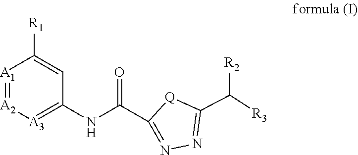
C1([R1])=CC(NC(C2=NN=C(C([R2])[R3])[Q]2)=O)=[A3][A2]=[A1]1
